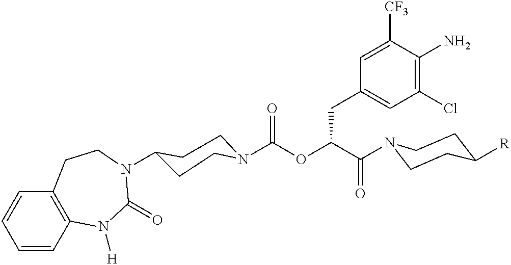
C(OC(C(=O)N1CCC([R])CC1)CC1=CC(Cl)=C(N)C([CF3])=C1)(=O)N1CCC(N2C(=O)N([H])C3=C(C=CC=C3)CC2)CC1
